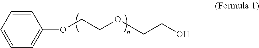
C1=CC=CC=C1OCCOCCO
